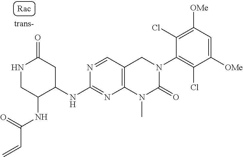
C1(NC2=NC3=C(CN(C4=C(Cl)C([OMe])=CC([OMe])=C4Cl)C(=O)N3C)C=N2)CC(=O)NCC1NC(C=C)=O
